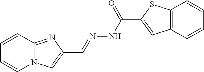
C12=C(C=CC=C1)C=C(C(NN=CC1=CN3C=CC=CC3=N1)=O)S2
